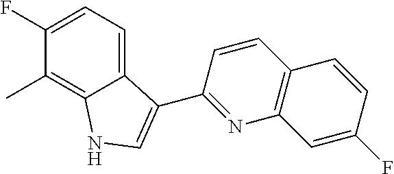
C12=CC=C(F)C(C)=C1NC=C2C1=NC2=C(C=C1)C=CC(F)=C2
